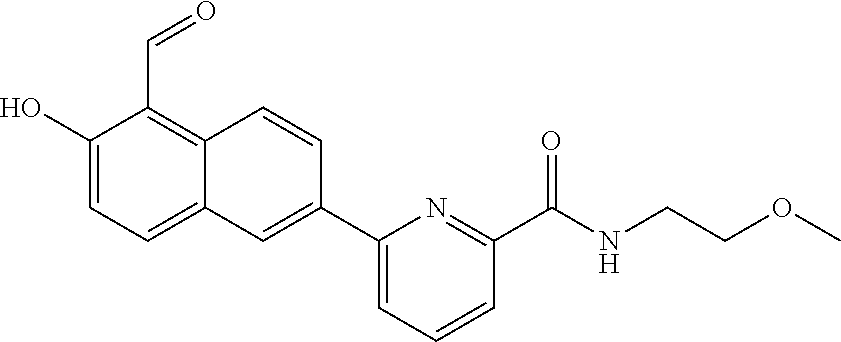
OC1=CC=C2C(=C1C=O)C=CC(C1=CC=CC(C(NCCOC)=O)=N1)=C2
